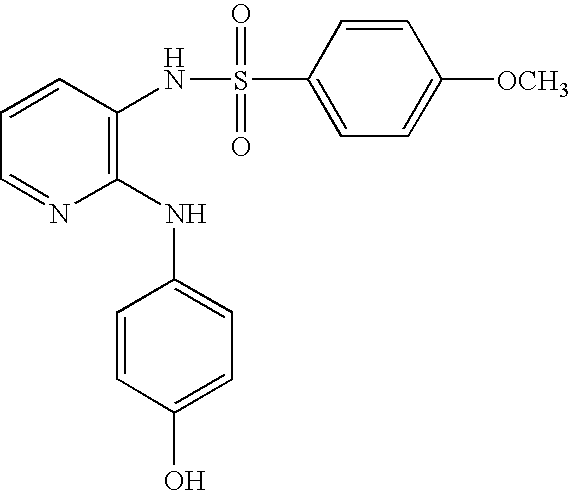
C1=CC=NC(NC2=CC=C(O)C=C2)=C1NS(=O)(=O)C1=CC=C([OCH3])C=C1
